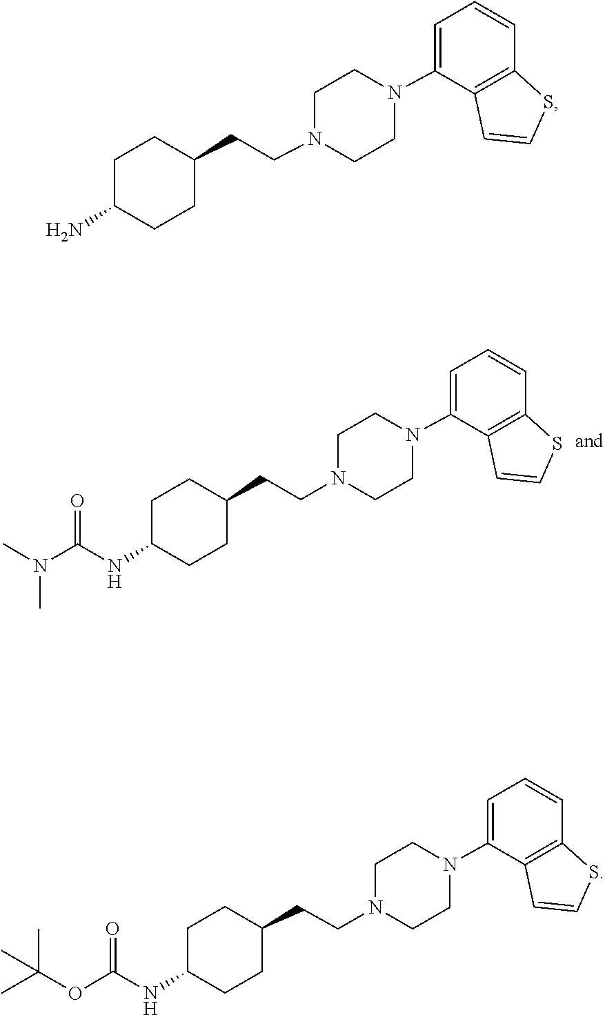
N(C)(C(NC1CCC(CCN2CCN(C3=CC=CC4=C3C=CS4)CC2)CC1)=O)C.C1CN(CCC2CCC(N)CC2)CCN1C1=CC=CC2=C1C=CS2.C1CN(CCC2CCC(NC(=O)OC(C)(C)C)CC2)CCN1C1=CC=CC2=C1C=CS2
